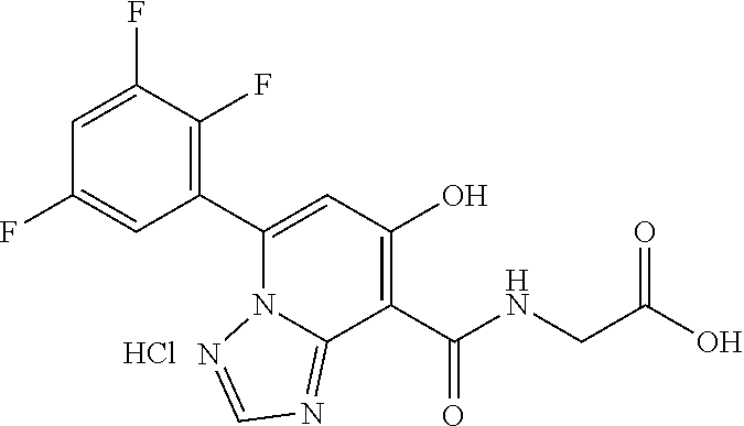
C1(C2=CC(O)=C(C(NCC(O)=O)=O)C3=NC=NN23)=C(F)C(F)=CC(F)=C1.Cl
